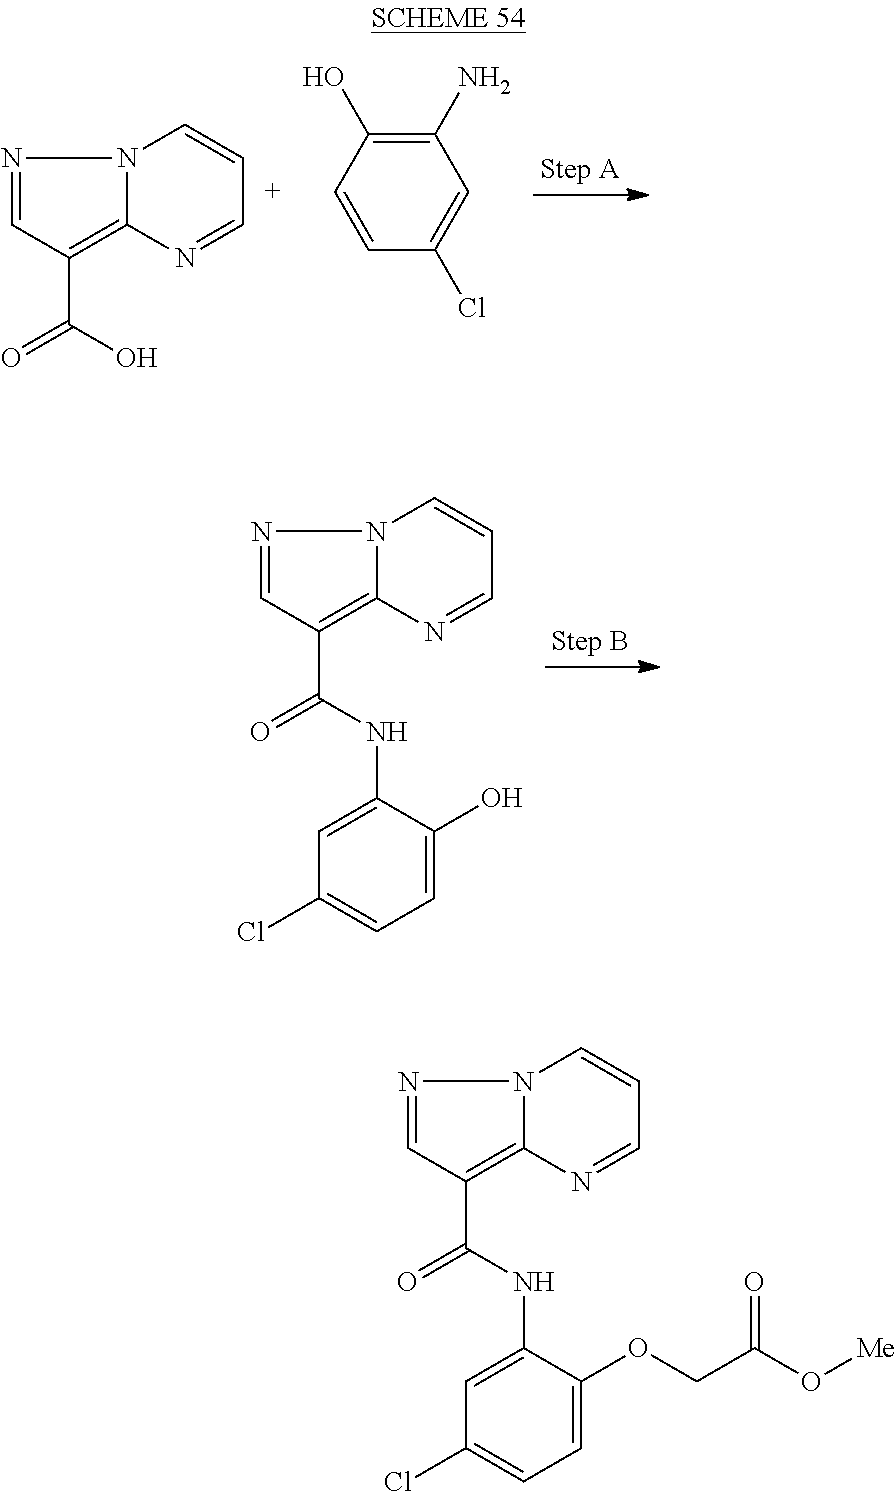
N1=CC(C(=O)O)=C2N1C=CC=N2.C1(N)=C(O)C=CC(Cl)=C1.N1=CC(C(=O)NC2=CC(Cl)=CC=C2O)=C2N1C=CC=N2.N1=CC(C(=O)NC2=CC(Cl)=CC=C2OCC(O[Me])=O)=C2N1C=CC=N2
